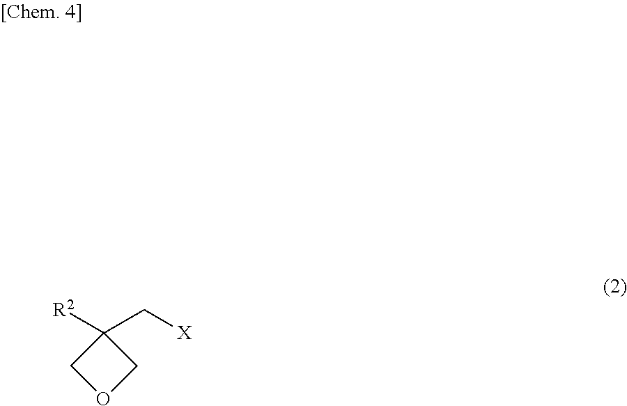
C1(C[X])([R2])COC1
